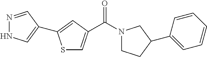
C(N1CCC(C2=CC=CC=C2)C1)(=O)C1=CSC(C2=CNN=C2)=C1
